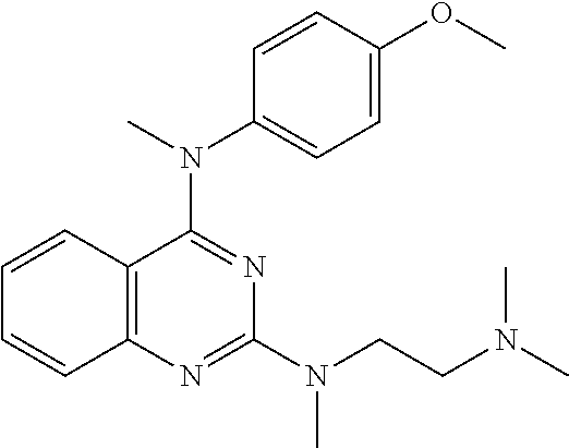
C12=C(N=C(N(CCN(C)C)C)N=C1N(C)C1=CC=C(OC)C=C1)C=CC=C2
